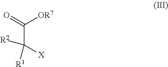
C(C([R2])([X])[R1])(=O)[OR7]
